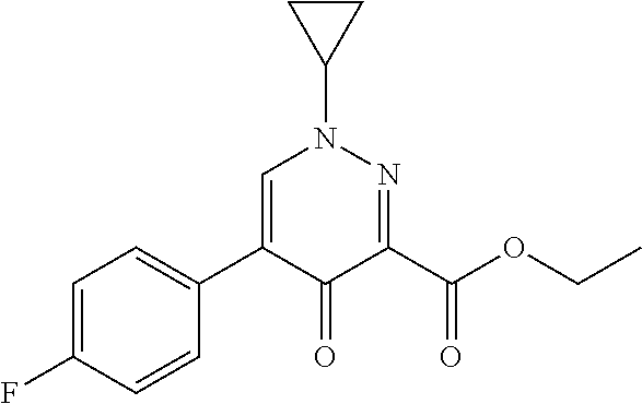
C1=C(F)C=CC(C2=CN(C3CC3)N=C(C(OCC)=O)C2=O)=C1
